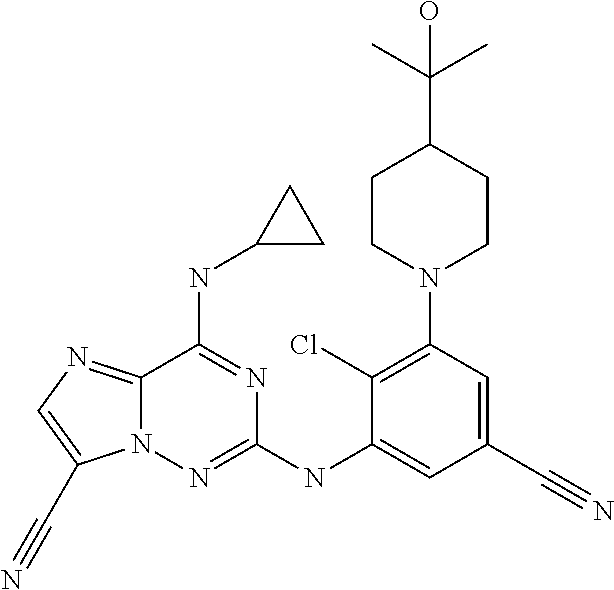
C12=NC=C(C#N)N1N=C(NC1=CC(C#N)=CC(N3CCC(C(C)(C)O)CC3)=C1Cl)N=C2NC1CC1
